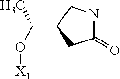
[X1]OC(C)C1CC(=O)NC1
